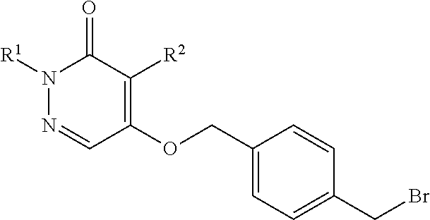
C1(OCC2=CC=C(CBr)C=C2)=C([R2])C(=O)N([R1])N=C1
